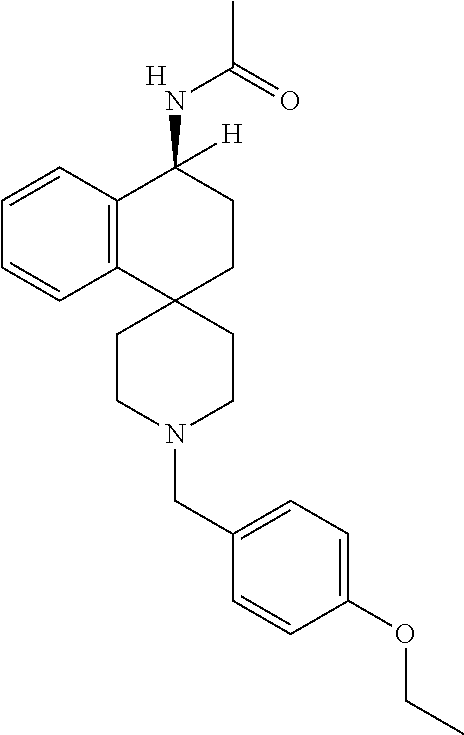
C12=C(C=CC=C1)C(NC(C)=O)([H])CCC21CCN(CC2=CC=C(OCC)C=C2)CC1.[H]
